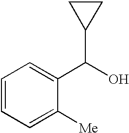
C1=CC=C([Me])C(C(O)C2CC2)=C1
